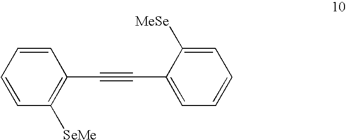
C1=CC=CC([SeMe])=C1C#CC1=CC=CC=C1[MeSe]
